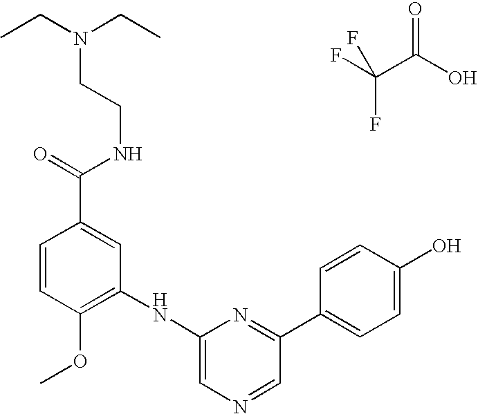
FC(C(O)=O)(F)F.C1=CC(OC)=C(NC2=CN=CC(C3=CC=C(O)C=C3)=N2)C=C1C(=O)NCCN(CC)CC
